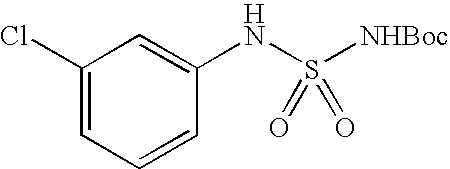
C1(Cl)=CC=CC(NS([NHBoc])(=O)=O)=C1
